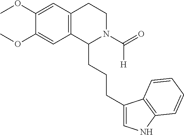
COC1=CC2=C(C=C1OC)C(CCCC1=CNC3=C1C=CC=C3)N(C(=O)[H])CC2
